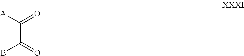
C(C(B)=O)(=O)[A]
